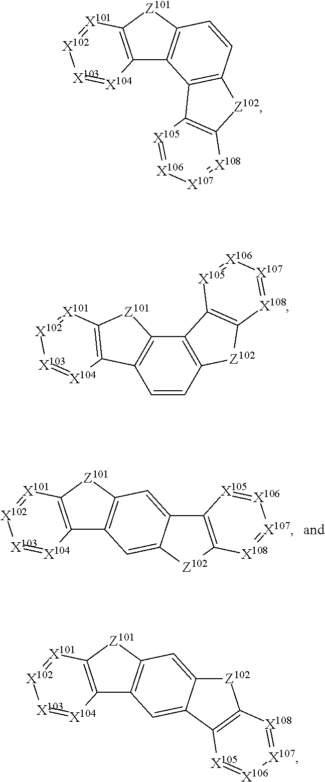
C12=C([Z101]C3=C1C1=C(C=C3)[Z102]C3=C1[X105]=[X106][X107]=[X108]3)[X101]=[X102][X103]=[X104]2.C12=C([Z101]C3=C1C=C1C(=C3)C3=C([Z102]1)[X108]=[X107][X106]=[X105]3)[X101]=[X102][X103]=[X104]2.C1=CC2=C(C3=C1C1=C([Z101]3)[X101]=[X102][X103]=[X104]1)C1=C([Z102]2)[X108]=[X107][X106]=[X105]1.C12=C([Z101]C3=C1C=C1C(=C3)[Z102]C3=C1[X105]=[X106][X107]=[X108]3)[X101]=[X102][X103]=[X104]2
